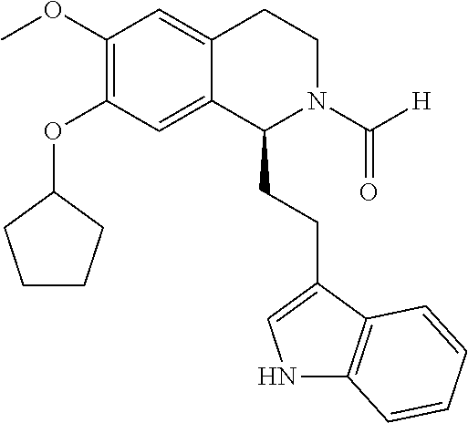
C1(OC)=C(OC2CCCC2)C=C2C(=C1)CCN(C([H])=O)C2CCC1=CNC2=C1C=CC=C2
